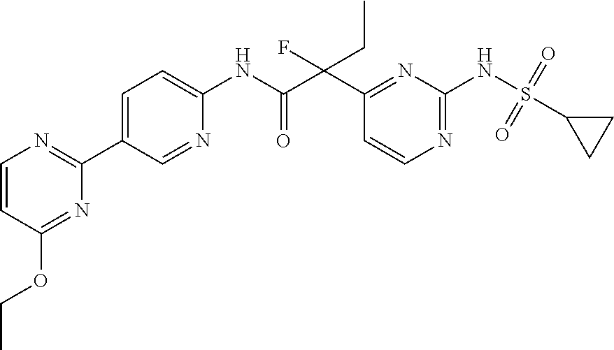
C1=CC(OCC)=NC(C2=CC=C(NC(C(C3=NC(NS(=O)(=O)C4CC4)=NC=C3)(F)CC)=O)N=C2)=N1
